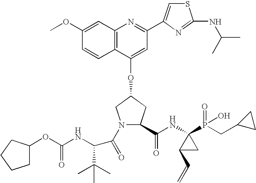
C12=C(C(OC3CN(C(=O)C(C(C)(C)C)NC(OC4CCCC4)=O)C(C(NC4(P(CC5CC5)(=O)O)C(C=C)C4)=O)C3)=CC(C3=CSC(NC(C)C)=N3)=N1)C=CC(OC)=C2
